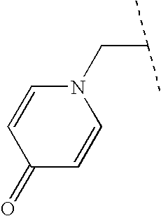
C(C(C)C)N1C=CC(=O)C=C1
